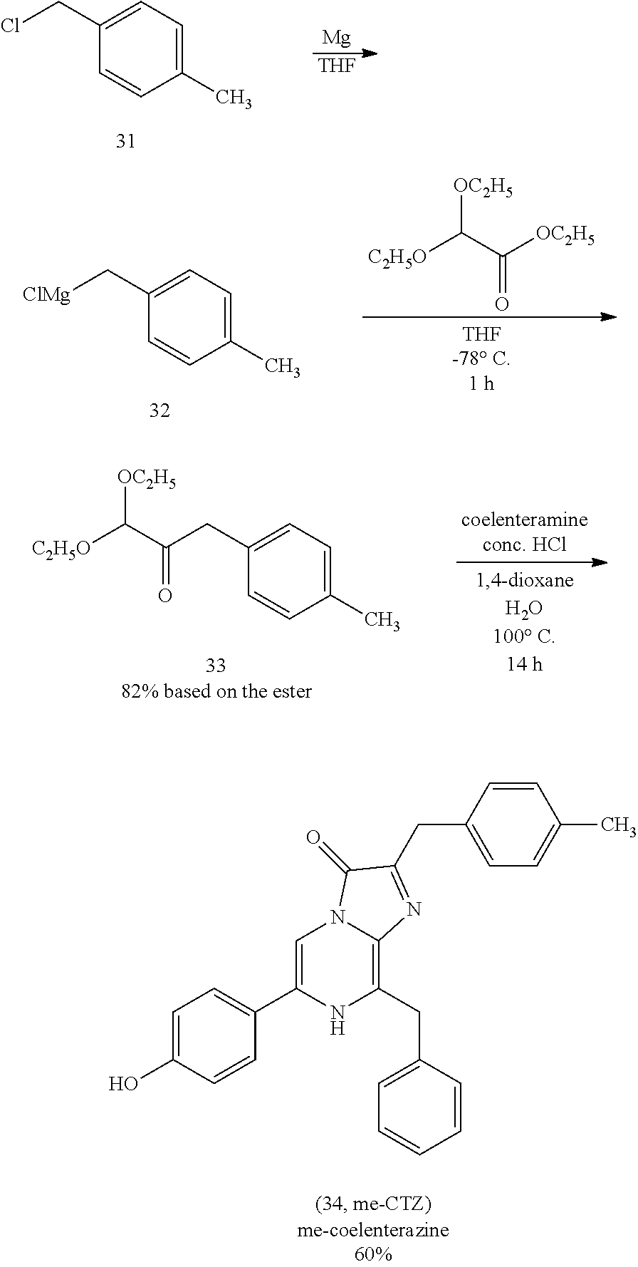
[Mg].[THF].C1(CCl)=CC=C(C)C=C1.[C2H5O]C(C([OC2H5])=O)[OC2H5].C1(C[ClMg])=CC=C(C)C=C1.C1(CC(=O)C([C2H5O])[OC2H5])=CC=C(C)C=C1.C1=C(O)C=CC(C2=CN3C(=C(CC4=CC=CC=C4)N2)N=C(CC2=CC=C(C)C=C2)C3=O)=C1
